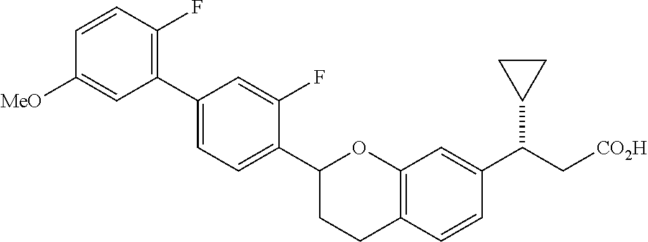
C1(C2=CC=C(C3CCC4=C(O3)C=C(C(C[CO2H])C3CC3)C=C4)C(F)=C2)=C(F)C=CC([MeO])=C1
